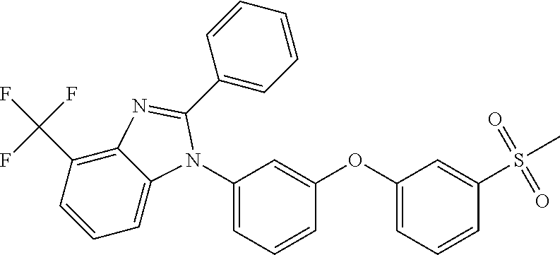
C1(N2C3=CC=CC(C(F)(F)F)=C3N=C2C2=CC=CC=C2)=CC=CC(OC2=CC=CC(S(C)(=O)=O)=C2)=C1
